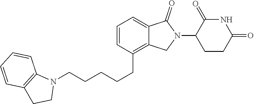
C1=CC(CCCCCN2C3=C(CC2)C=CC=C3)=C2C(=C1)C(=O)N(C1CCC(=O)NC1=O)C2
